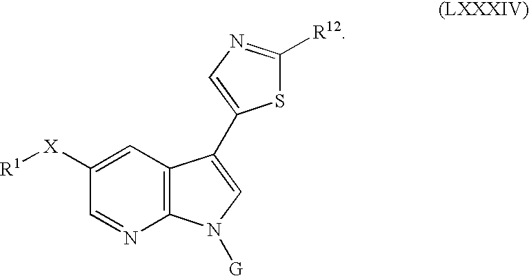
C1([X][R1])=CC2=C(N=C1)N([G])C=C2C1=CN=C([R12])S1
